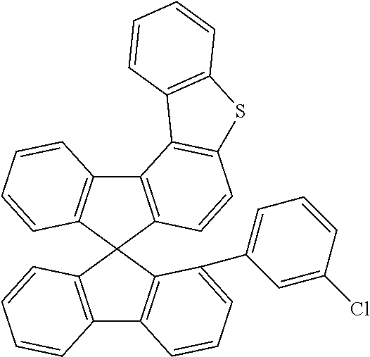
C12=C(C3(C4=C1C=CC=C4C1=CC=CC(Cl)=C1)C1=C(C4=C3C=CC=C4)C3=C(C=C1)SC1=C3C=CC=C1)C=CC=C2
